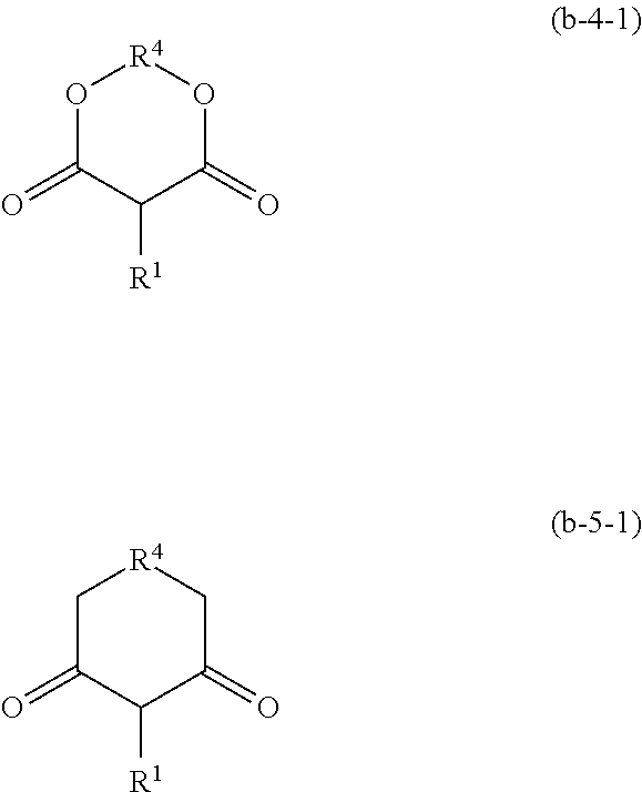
O1C(=O)C([R1])C(=O)O[R4]1.C1C(=O)C([R1])C(=O)C[R4]1
